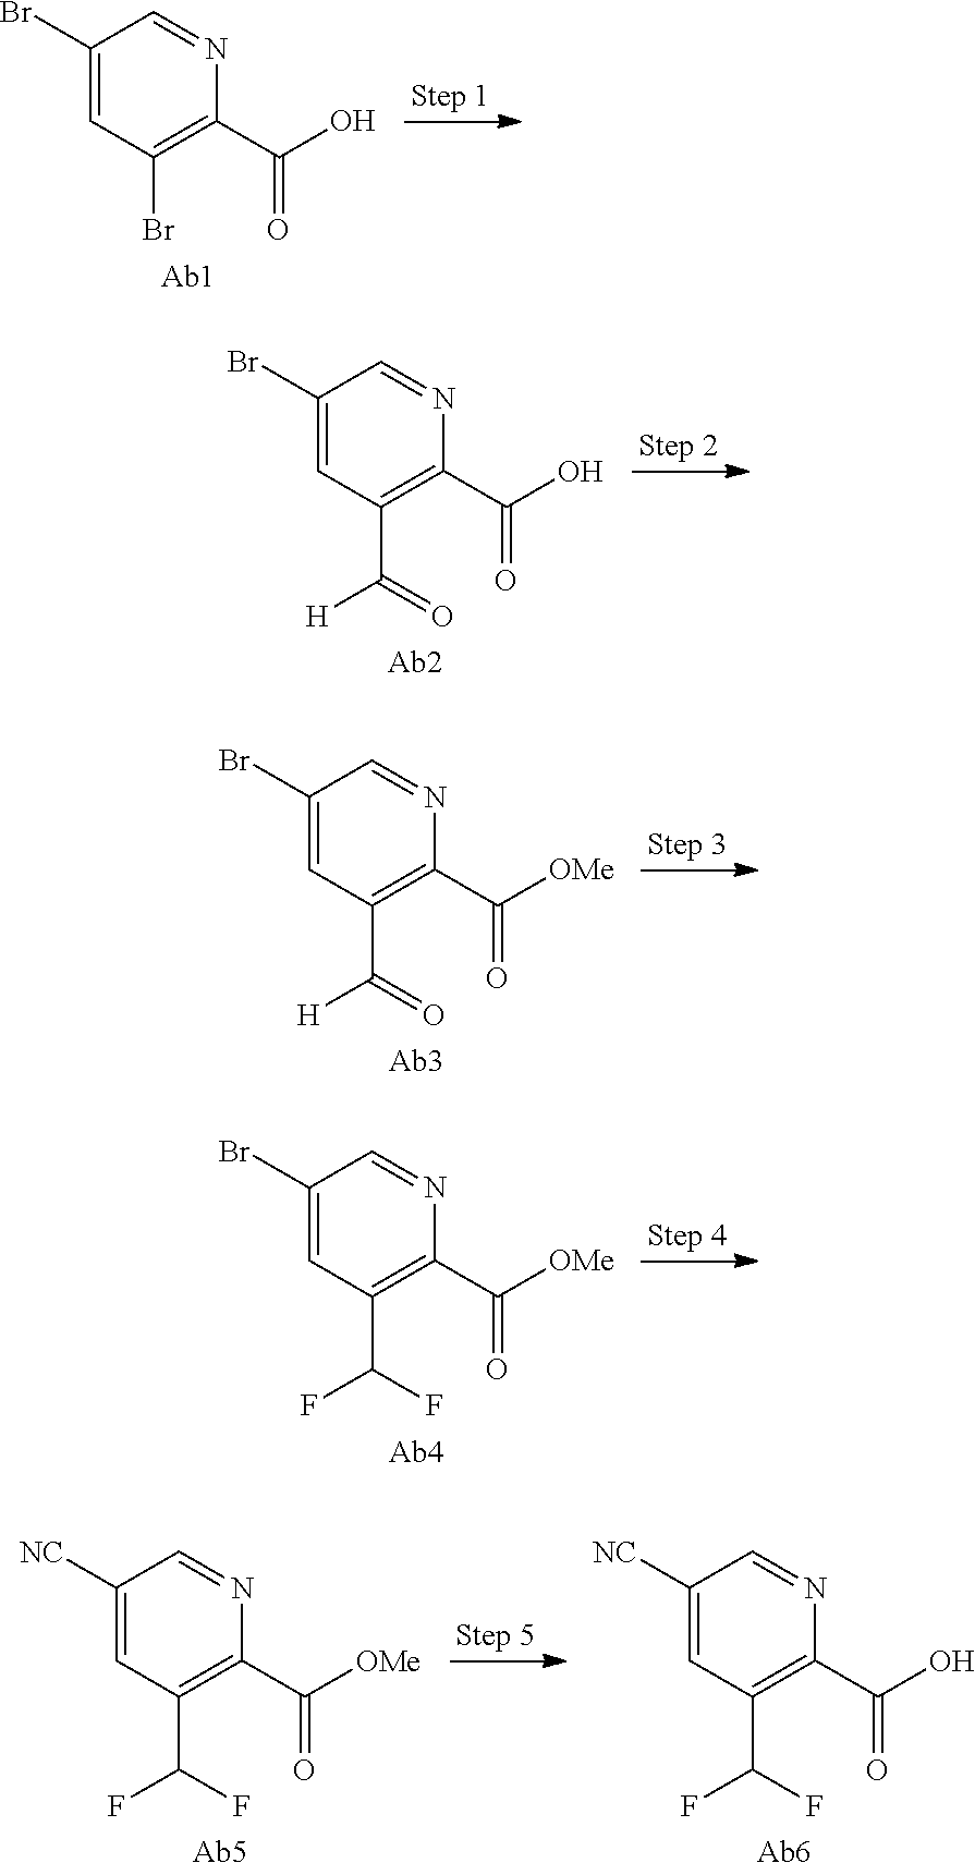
C1(Br)=CC(Br)=C(C(O)=O)N=C1.[Ab1].C1(Br)=CC(C(=O)[H])=C(C(O)=O)N=C1.[Ab2].C1(Br)=CC(C(=O)[H])=C(C([OMe])=O)N=C1.[Ab3].C1(Br)=CC(C(F)F)=C(C([OMe])=O)N=C1.[Ab4].C1([NC])=CC(C(F)F)=C(C([OMe])=O)N=C1.[Ab5].C1([NC])=CC(C(F)F)=C(C(O)=O)N=C1.[Ab6]
